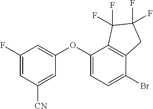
C1(F)=CC([CN])=CC(OC2=CC=C(Br)C3=C2C(F)(F)C(F)(F)C3)=C1
